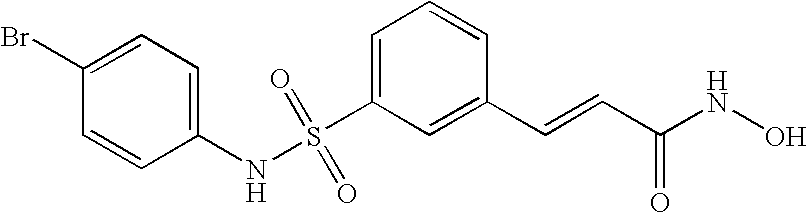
S(C1=CC=CC(C=CC(NO)=O)=C1)(NC1=CC=C(Br)C=C1)(=O)=O
